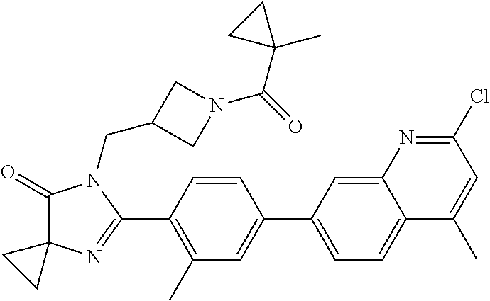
C1(=O)C2(N=C(C3=C(C)C=C(C4=CC=C5C(=C4)N=C(Cl)C=C5C)C=C3)N1CC1CN(C(=O)C3(C)CC3)C1)CC2
